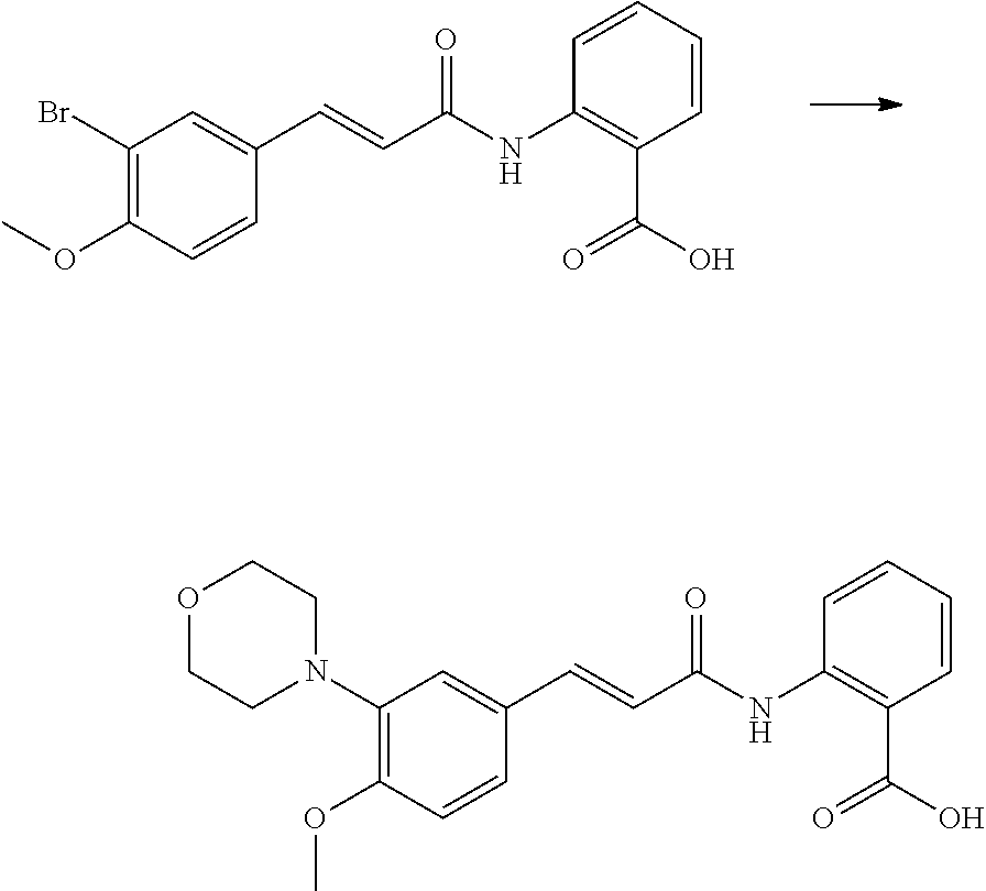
C1(Br)=C(OC)C=CC(C=CC(NC2=C(C(=O)O)C=CC=C2)=O)=C1.C1(N2CCOCC2)=C(OC)C=CC(C=CC(NC2=C(C(=O)O)C=CC=C2)=O)=C1
